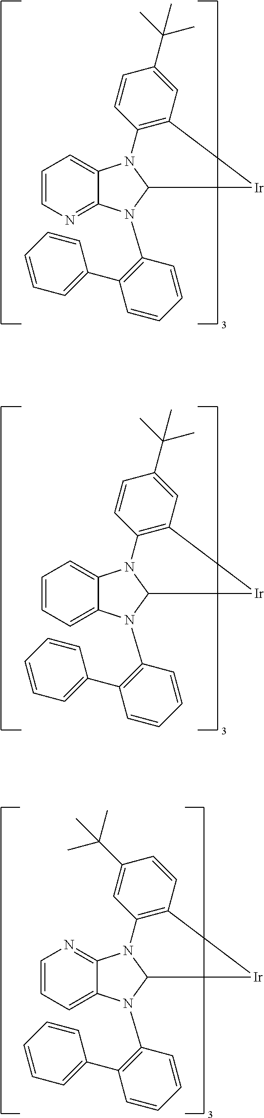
C1=CN=C2C(=C1)N1C(N2C2=C(C3=CC=CC=C3)C=CC=C2)[Ir]C2=C1C=CC(C(C)(C)C)=C2.C1=CC=C2C(=C1)N1C(N2C2=C(C3=CC=CC=C3)C=CC=C2)[Ir]C2=C1C=CC(C(C)(C)C)=C2.C1=CC=C2C(=N1)N1C(N2C2=C(C3=CC=CC=C3)C=CC=C2)[Ir]C2=C1C=C(C(C)(C)C)C=C2
